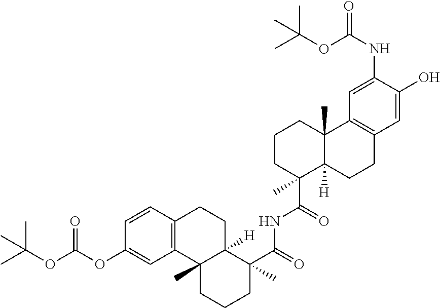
C1=CC2=C(C=C1OC(OC(C)(C)C)=O)C1(C)C([H])(CC2)C(C(=O)NC(C2(C)C3([H])C(C)(CCC2)C2=C(CC3)C=C(O)C(NC(=O)OC(C)(C)C)=C2)=O)(C)CCC1
